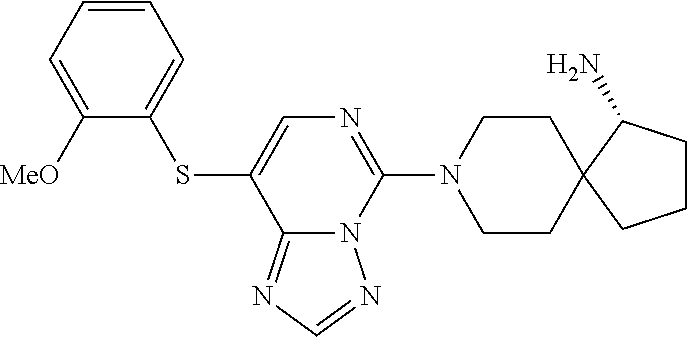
C1([MeO])=CC=CC=C1SC1=CN=C(N2CCC3(CC2)C(N)CCC3)N2C1=NC=N2
